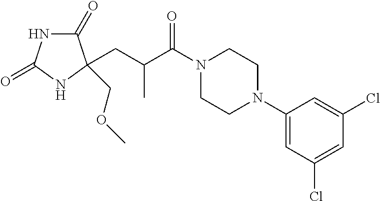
C1(=O)NC(=O)NC1(CC(C(N1CCN(C2=CC(Cl)=CC(Cl)=C2)CC1)=O)C)COC
